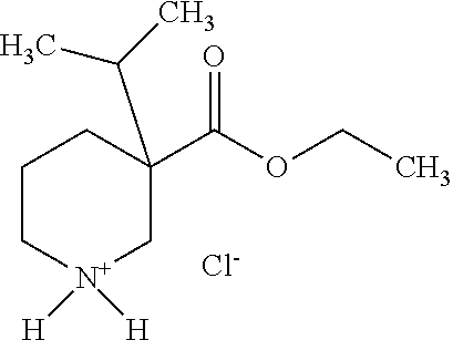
C1C[N+]([H])([H])CC(C(=O)OCC)(C(C)C)C1.[Cl-]
